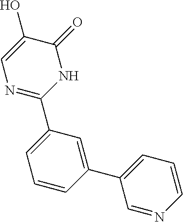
C1(C2=CC=CC(C3=CC=CN=C3)=C2)=NC=C(O)C(=O)N1
